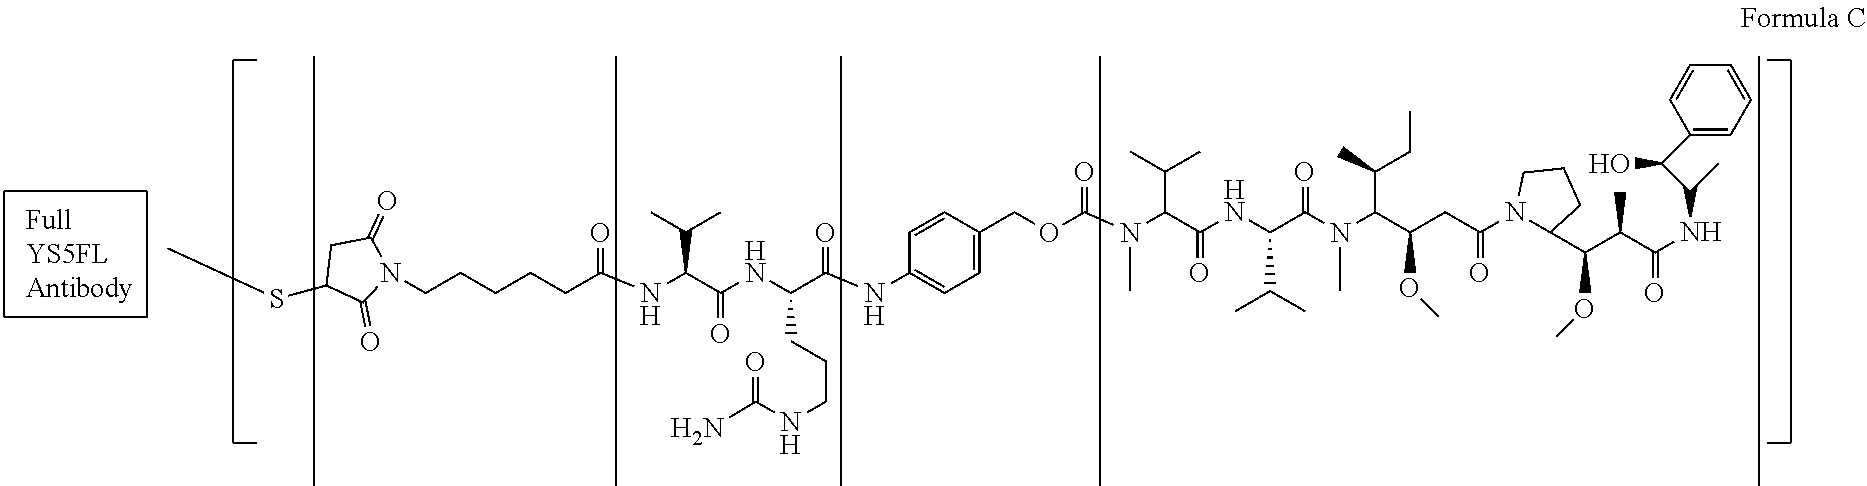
N1(CCCCCC(NC(C(C)C)C(NC(C(NC2=CC=C(COC(N(C(C(NC(C(N(C(C(CC(N3C(C(C(C)C(NC(C)C(O)C4=CC=CC=C4)=O)OC)CCC3)=O)OC)C(C)CC)C)=O)C(C)C)=O)C(C)C)C)=O)C=C2)=O)CCCNC(N)=O)=O)=O)C(=O)CC(SC)C1=O
